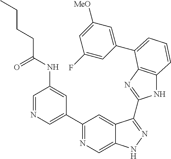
C1(C2=NC=C3C(=C2)C(C2=NC4=C(N2)C=CC=C4C2=CC([MeO])=CC(F)=C2)=NN3)=CN=CC(NC(CCCC)=O)=C1
